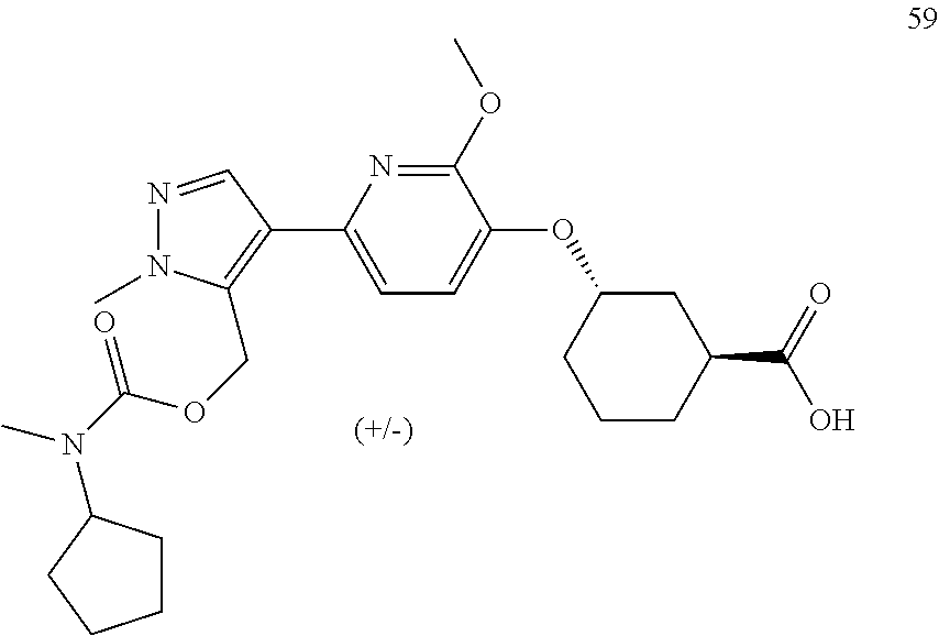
C1(OC)=NC(C2=C(COC(N(C)C3CCCC3)=O)N(C)N=C2)=CC=C1OC1CCCC(C(=O)O)C1
